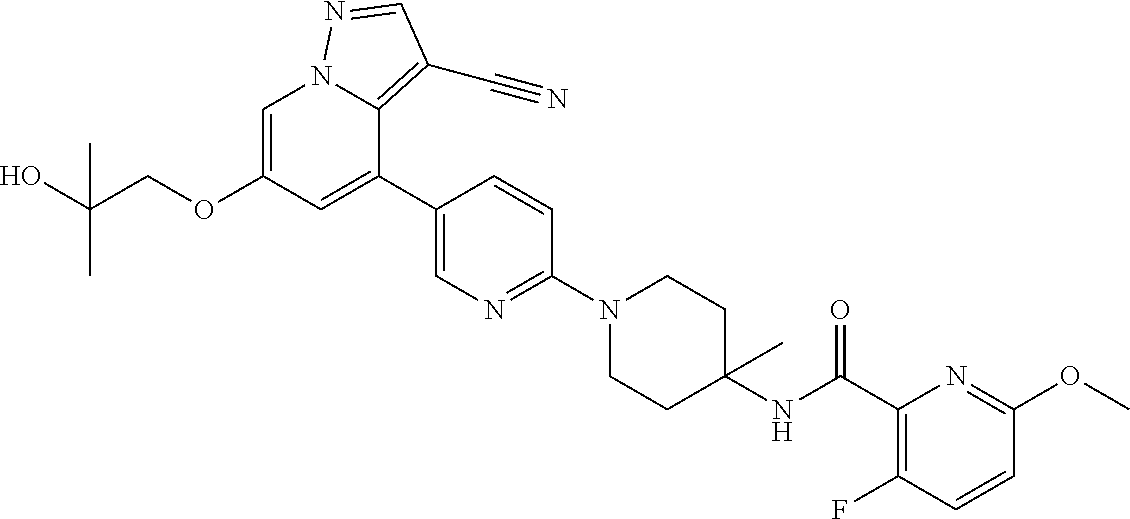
C1=C(OCC(O)(C)C)C=C(C2=CN=C(N3CCC(NC(C4=C(F)C=CC(OC)=N4)=O)(C)CC3)C=C2)C2=C(C#N)C=NN12
